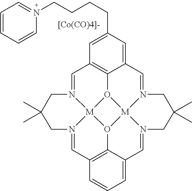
C1=N2[M]34O5C6=C1C=C(CCCCN1=CC=CC=C1)C=C6C=N1[M]56O3C3=C(C=N4CC(C)(C)C2)C=CC=C3C=N6CC(C)(C)C1.[[Co(CO)4]-]
